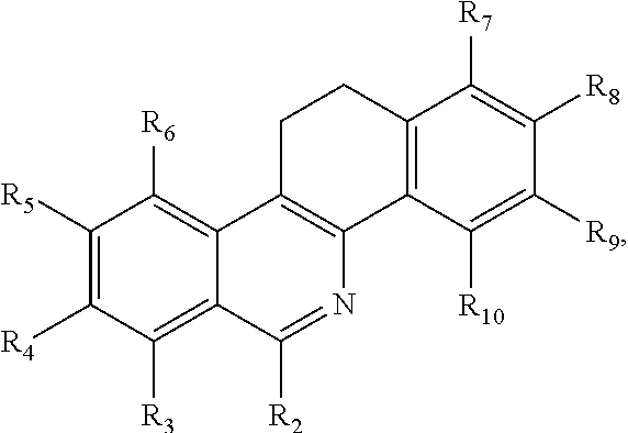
C1([R5])=C([R4])C([R3])=C2C(=C1[R6])C1=C(C3=C(CC1)C([R7])=C([R8])C([R9])=C3[R10])N=C2[R2]
